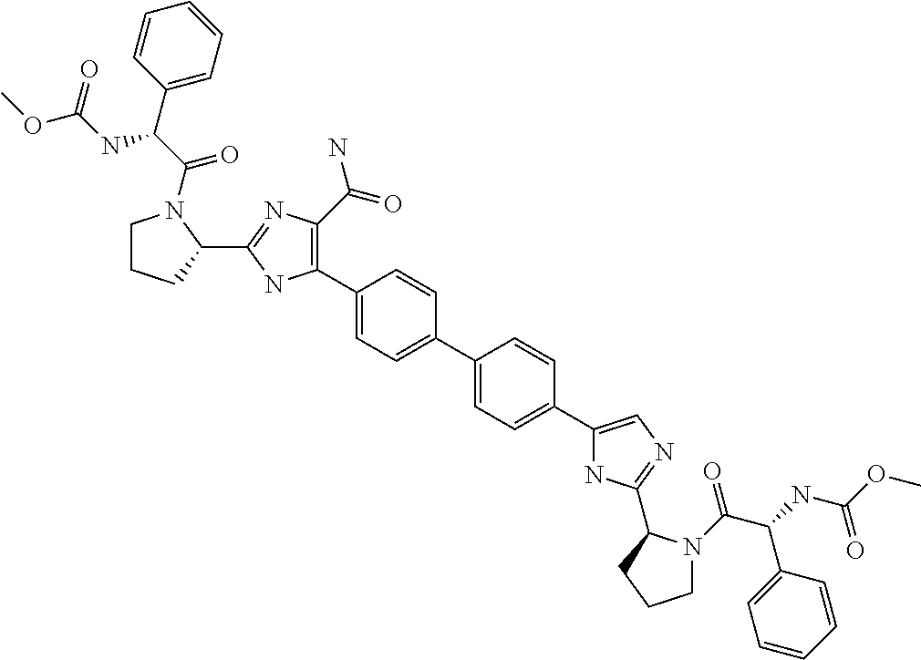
C1(C2=C(C(=O)N)N=C(C3N(C(C(C4=CC=CC=C4)NC(OC)=O)=O)CCC3)N2)=CC=C(C2=CC=C(C3=CN=C(C4N(C(C(NC(OC)=O)C5=CC=CC=C5)=O)CCC4)N3)C=C2)C=C1
